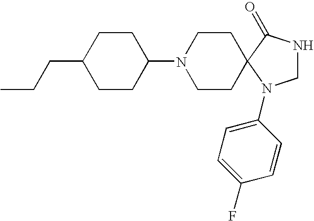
C1NC(=O)C2(N1C1=CC=C(F)C=C1)CCN(C1CCC(CCC)CC1)CC2
